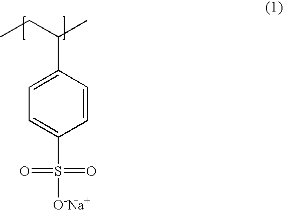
C1=C(C(CC)C)C=CC(S(=O)(=O)[O-Na+])=C1
